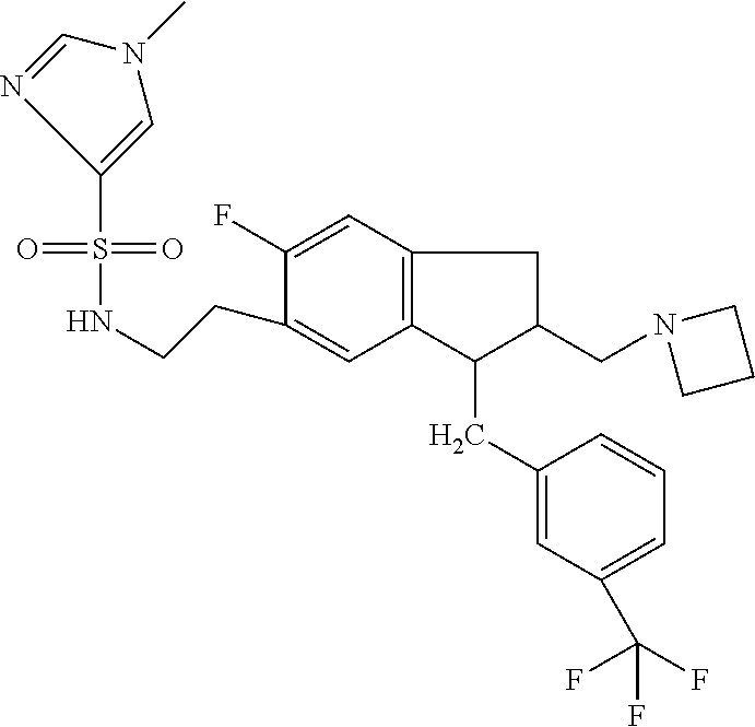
S(=O)(=O)(C1=CN(C)C=N1)NCCC1=CC2=C(C=C1F)CC(CN1CCC1)C2CC1=CC(C(F)(F)F)=CC=C1
